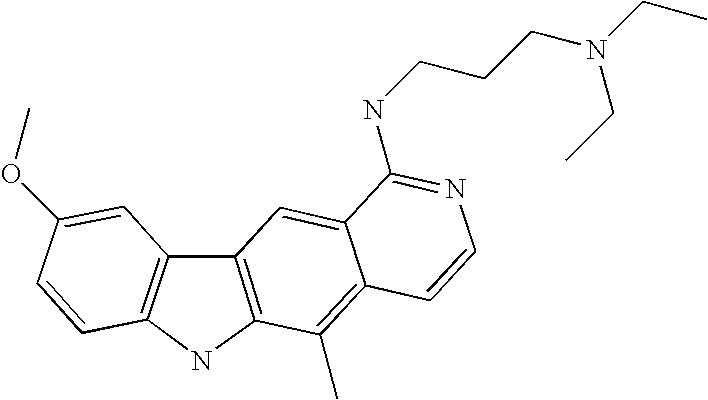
C12=C(C(C)=C3C(=C1)C(NCCCN(CC)CC)=NC=C3)NC1=C2C=C(OC)C=C1
